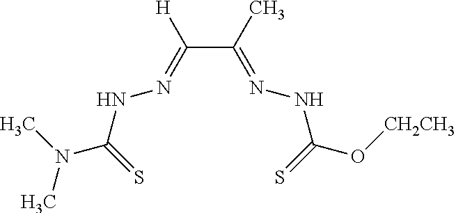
C(C(=NNC(O[CH2CH3])=S)C)(=NNC(N(C)C)=S)[H]
